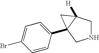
N1CC2([H])C(C3=CC=C(Br)C=C3)(C1)C2
